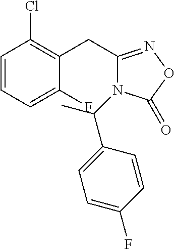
C1=CC=C(F)C(CC2=NOC(=O)N2C(C2=CC=C(F)C=C2)C)=C1Cl
